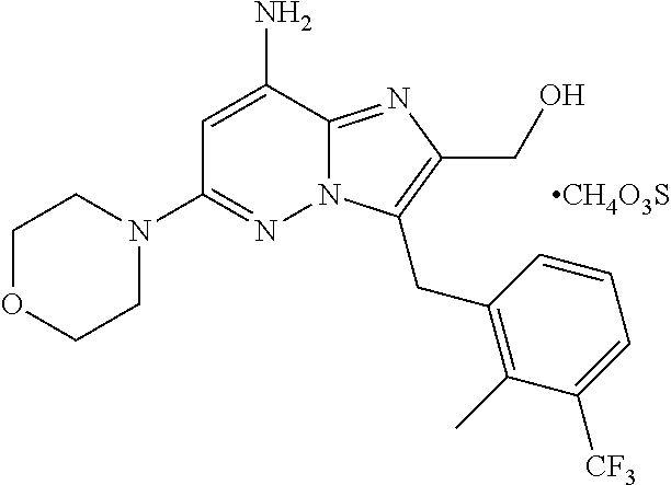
C1OCCN(C2=NN3C(=NC(CO)=C3CC3=C(C)C([CF3])=CC=C3)C(N)=C2)C1.[CH4O3S]
